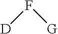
[D]F[G]
